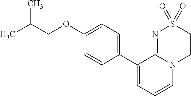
C1(C2=CC=CN3C2=NS(=O)(=O)CC3)=CC=C(OCC(C)C)C=C1
